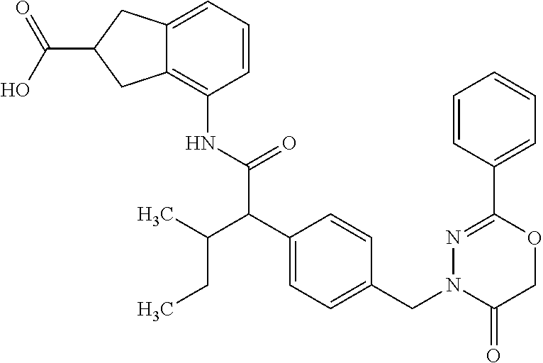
C12=CC=CC(NC(C(C3=CC=C(CN4C(=O)COC(C5=CC=CC=C5)=N4)C=C3)C(C)CC)=O)=C1CC(C(O)=O)C2
